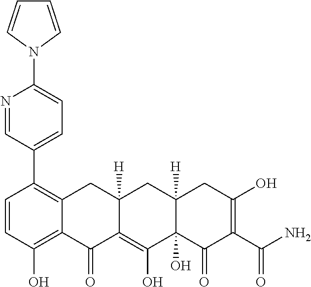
C1=CC(O)=C2C(=C1C1=CC=C(N3C=CC=C3)N=C1)CC1([H])C(=C(O)C3(O)C([H])(C1)CC(O)=C(C(N)=O)C3=O)C2=O
